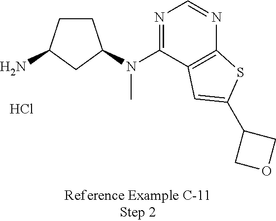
NC1CCC(N(C2=NC=NC3=C2C=C(C2COC2)S3)C)C1.Cl
